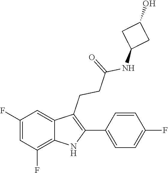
C1=CC(F)=CC=C1C1=C(CCC(=O)NC2CC(O)C2)C2=CC(F)=CC(F)=C2N1
